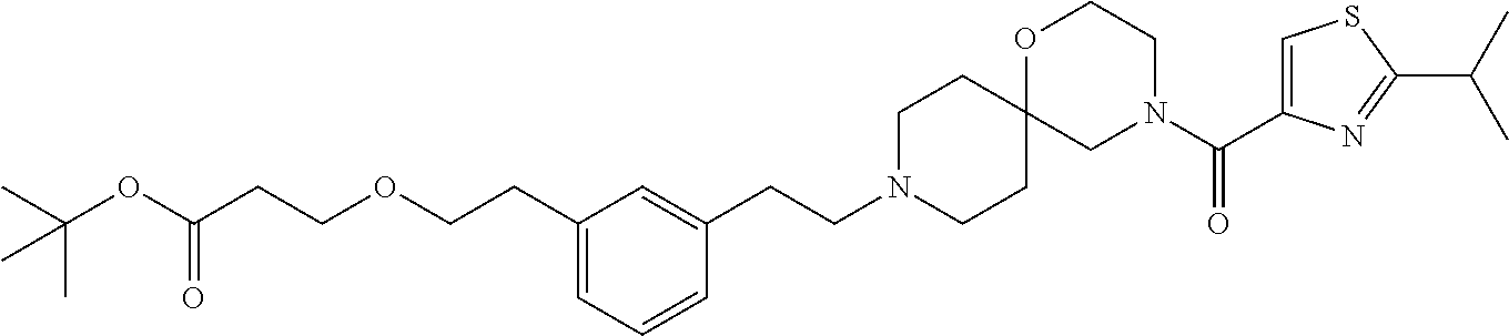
C1CC2(CCN1CCC1=CC(CCOCCC(OC(C)(C)C)=O)=CC=C1)CN(C(C1=CSC(C(C)C)=N1)=O)CCO2
